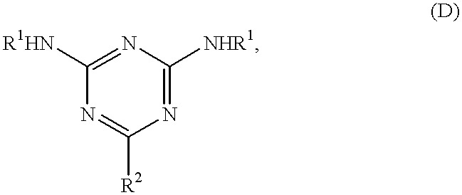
N1=C([R2])N=C([NHR1])N=C1[R1HN]
